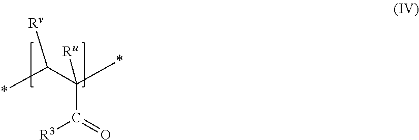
*C(C(*)([Ru])C(=O)[R3])[Rv]
